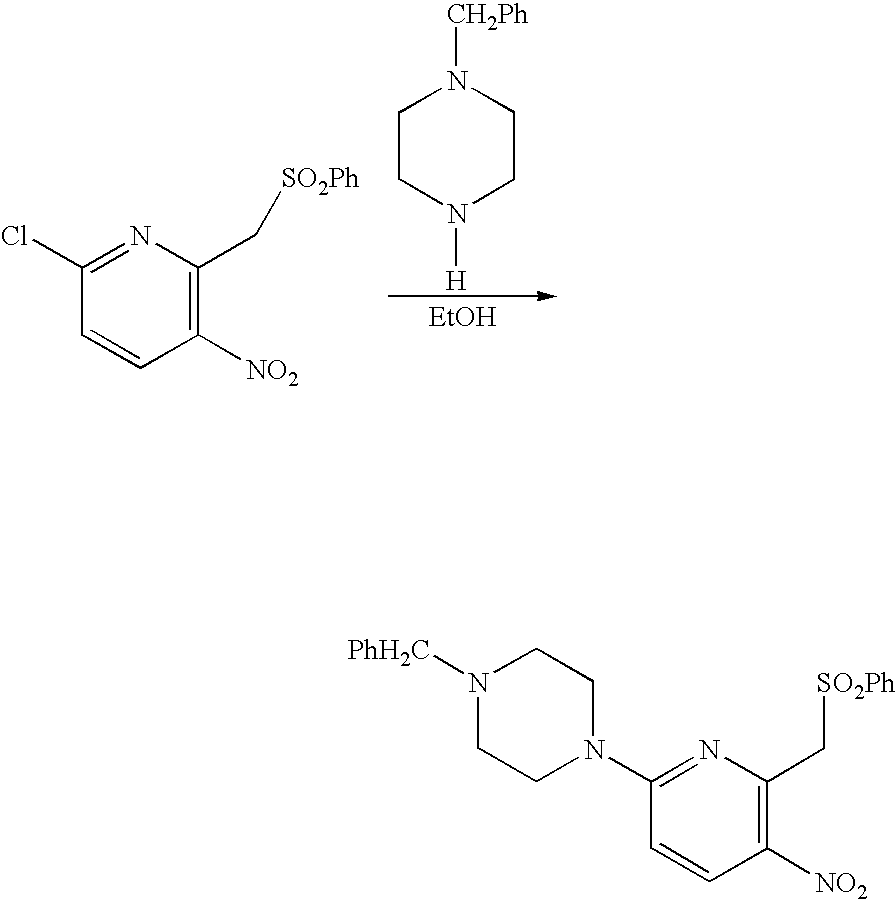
C1CN([H])CCN1[CH2Ph].[EtOH].C1(Cl)=NC(C[SO2Ph])=C([NO2])C=C1.C1(N2CCN([PhH2C])CC2)=NC(C[SO2Ph])=C([NO2])C=C1
